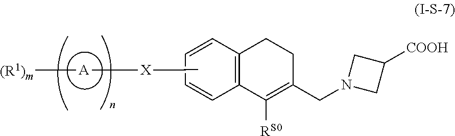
C12=C(C=CC=C1)CCC(CN1CC([COOH])C1)=C2[RS0].[(R1)m][A][X]CC
